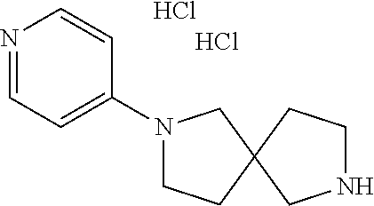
N1=CC=C(N2CCC3(C2)CNCC3)C=C1.Cl.Cl
